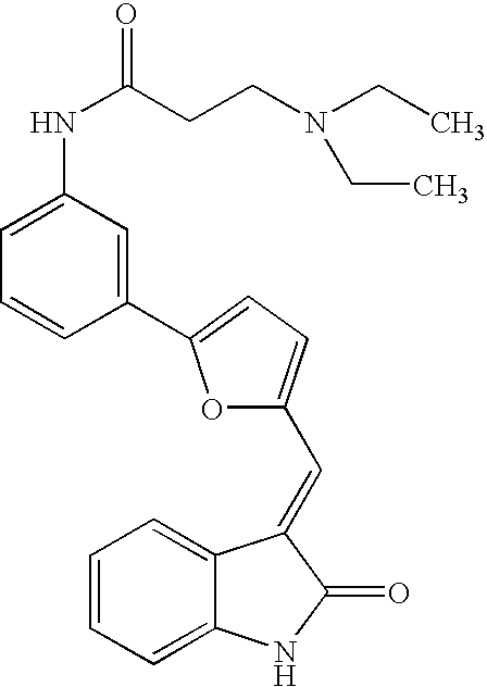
C12=CC=CC=C1C(=CC1=CC=C(C3=CC(NC(=O)CCN(CC)CC)=CC=C3)O1)C(=O)N2
